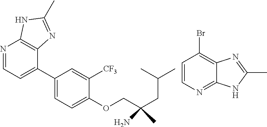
N1=CC=C(C2=CC=C(OCC(CC(C)C)(N)C)C([CF3])=C2)C2=C1NC(C)=N2.C1=CN=C2C(=C1Br)N=C(C)N2
